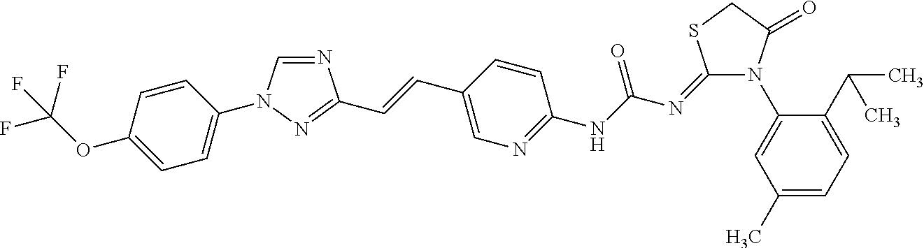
N1=CN(C2=CC=C(OC(F)(F)F)C=C2)N=C1C=CC1=CN=C(NC(N=C2N(C3=CC(C)=CC=C3C(C)C)C(=O)CS2)=O)C=C1
